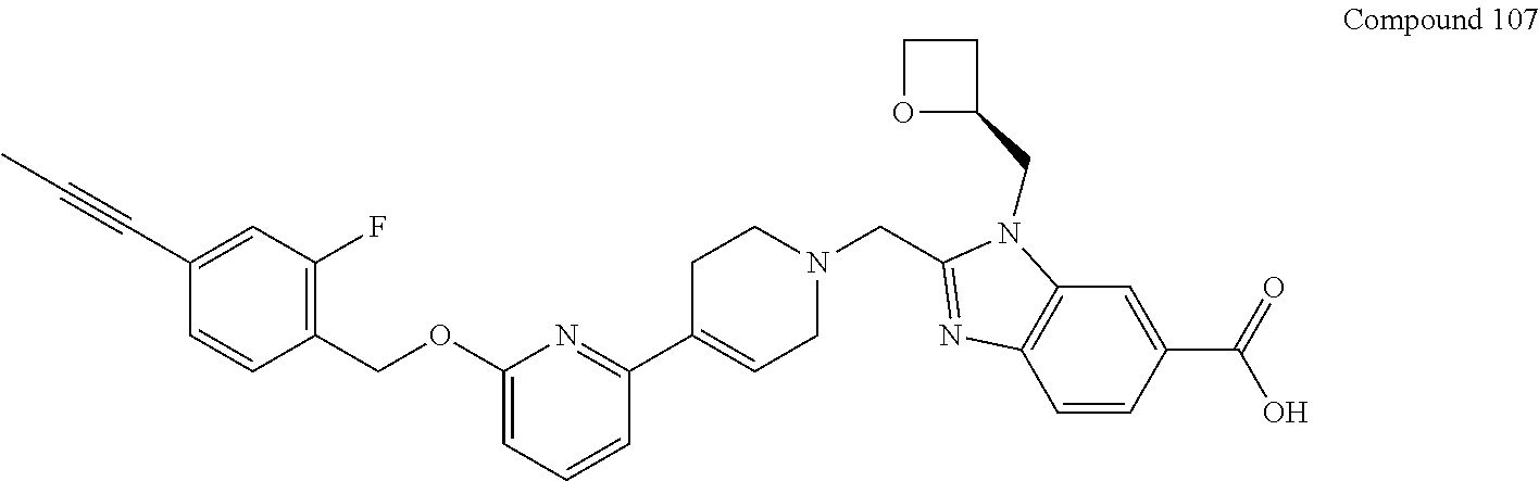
C1(C#CC)=CC(F)=C(COC2=CC=CC(C3=CCN(CC4=NC5=C(N4CC4CCO4)C=C(C(=O)O)C=C5)CC3)=N2)C=C1
